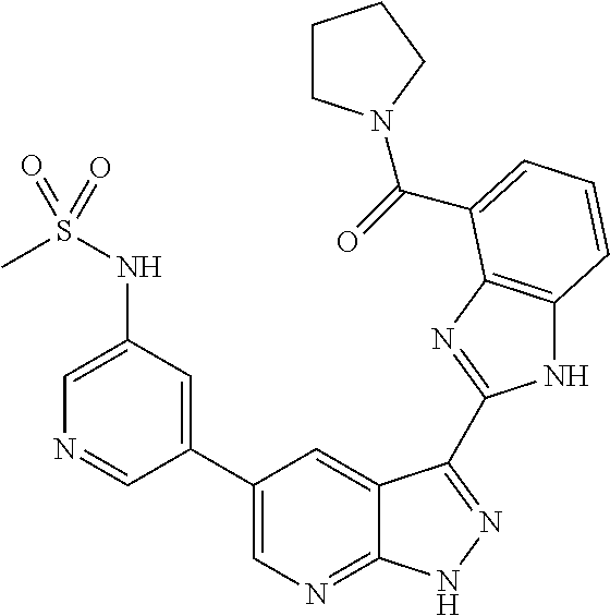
C1(C2=CN=C3C(=C2)C(C2=NC4=C(N2)C=CC=C4C(=O)N2CCCC2)=NN3)=CC(NS(C)(=O)=O)=CN=C1
